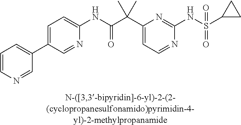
C1(NC(=O)C(C2=CC=NC(NS(=O)(=O)C3CC3)=N2)(C)C)=CC=C(C2=CC=CN=C2)C=N1
